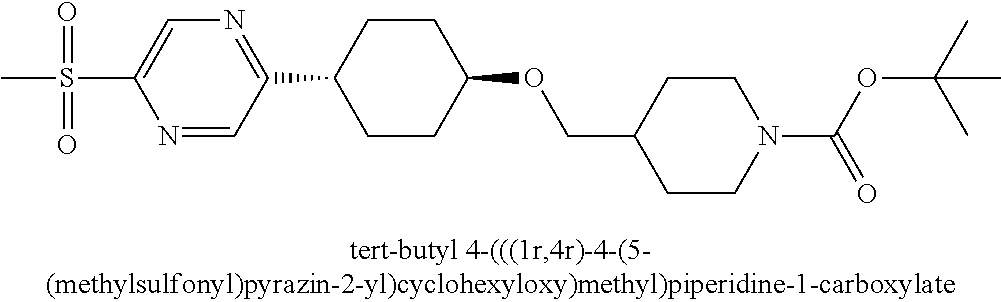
C1(S(=O)(=O)C)=CN=C(C2CCC(OCC3CCN(C(=O)OC(C)(C)C)CC3)CC2)C=N1
